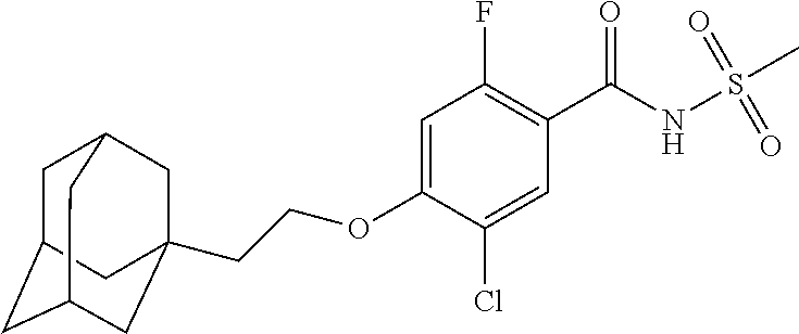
C1=C(OCCC23CC4CC(CC(C2)C4)C3)C(Cl)=CC(C(NS(C)(=O)=O)=O)=C1F
